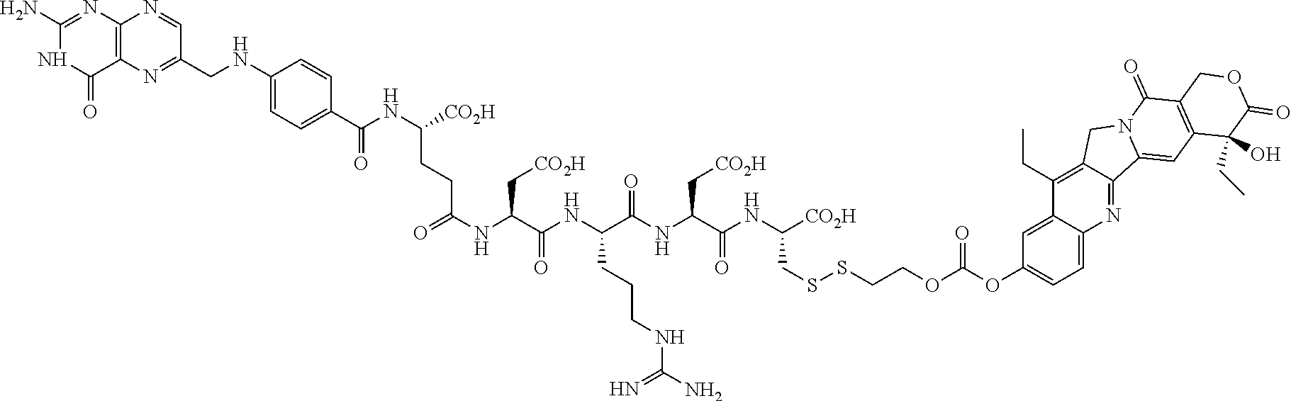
C12=C(N=C(CNC3=CC=C(C(NC([CO2H])CCC(NC(C(NC(C(NC(C(NC(CSSCCOC(OC4=CC=C5C(=C4)C(CC)=C4C(=N5)C5=CC6=C(C(=O)N5C4)COC(=O)C6(CC)O)=O)[CO2H])=O)C[CO2H])=O)CCCNC(=N)N)=O)C[CO2H])=O)=O)C=C3)C=N1)C(=O)NC(N)=N2
